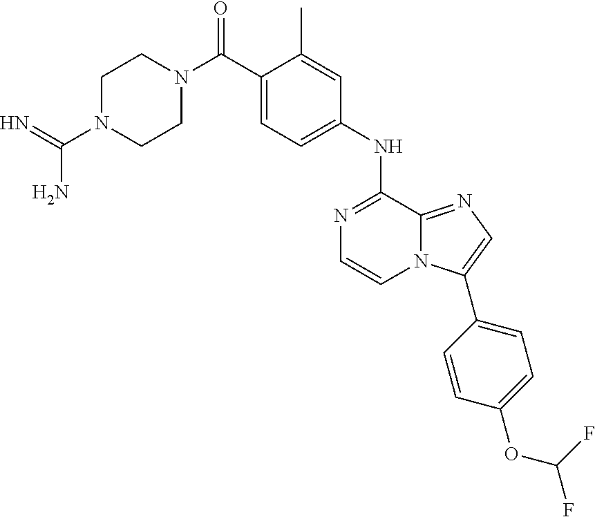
C1N(C(=N)N)CCN(C(C2=CC=C(NC3=NC=CN4C3=NC=C4C3=CC=C(OC(F)F)C=C3)C=C2C)=O)C1
